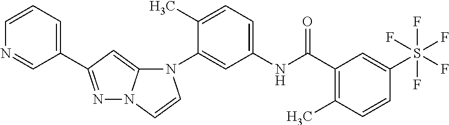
N1=C(C2=CC=CN=C2)C=C2N1C=CN2C1=CC(NC(C2=C(C)C=CC(S(F)(F)(F)(F)F)=C2)=O)=CC=C1C
